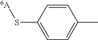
C1=C(S[6A])C=CC(C)=C1
